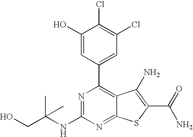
C1(C2=CC(Cl)=C(Cl)C(O)=C2)=C2C(=NC(NC(CO)(C)C)=N1)SC(C(N)=O)=C2N
